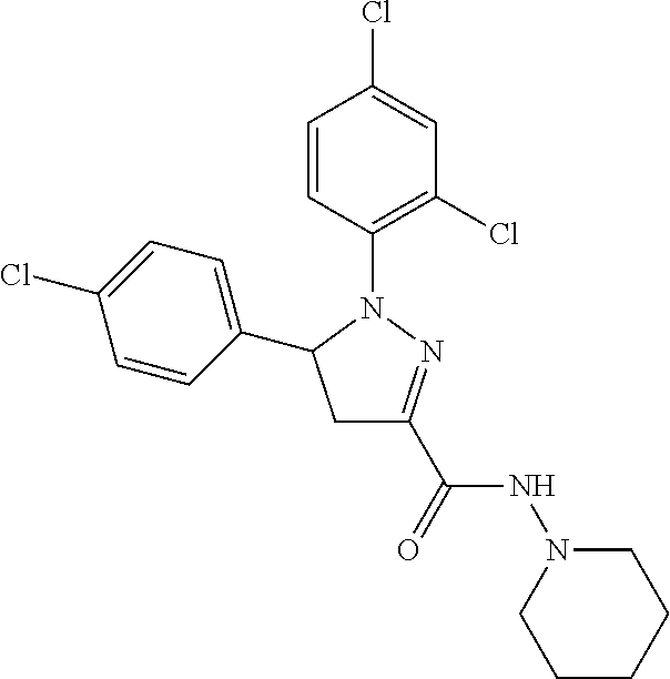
C1(C2CC(C(NN3CCCCC3)=O)=NN2C2=C(Cl)C=C(Cl)C=C2)=CC=C(Cl)C=C1
